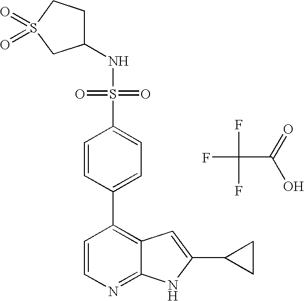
C(C(=O)O)(F)(F)F.S(C1=CC=C(C2=C3C(=NC=C2)NC(C2CC2)=C3)C=C1)(=O)(=O)NC1CCS(=O)(=O)C1
